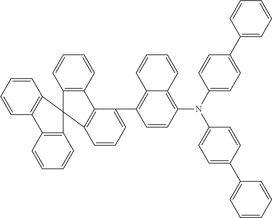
C1=CC=CC2=C1C1(C3=C2C=CC=C3)C2=C(C=CC=C2)C2=C1C=CC=C2C1=C2C(=C(N(C3=CC=C(C4=CC=CC=C4)C=C3)C3=CC=C(C4=CC=CC=C4)C=C3)C=C1)C=CC=C2
